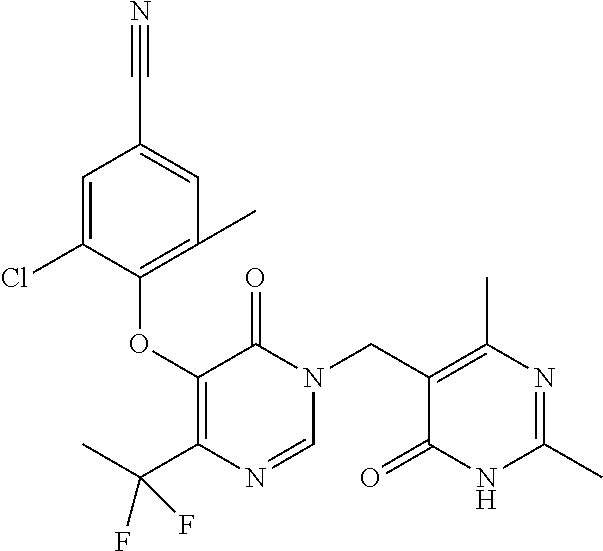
C1=C(Cl)C(OC2=C(C(C)(F)F)N=CN(CC3=C(C)N=C(C)NC3=O)C2=O)=C(C)C=C1C#N
